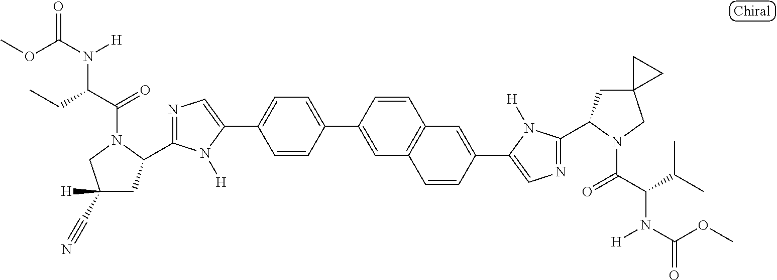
C1=CC(C2=CC3=C(C=C(C4=CN=C(C5CC6(CN5C(C(C(C)C)N(C(OC)=O)[H])=O)CC6)N4[H])C=C3)C=C2)=CC=C1C1=CN=C(C2CC([H])(C#N)CN2C(C(CC)N(C(OC)=O)[H])=O)N1[H]
